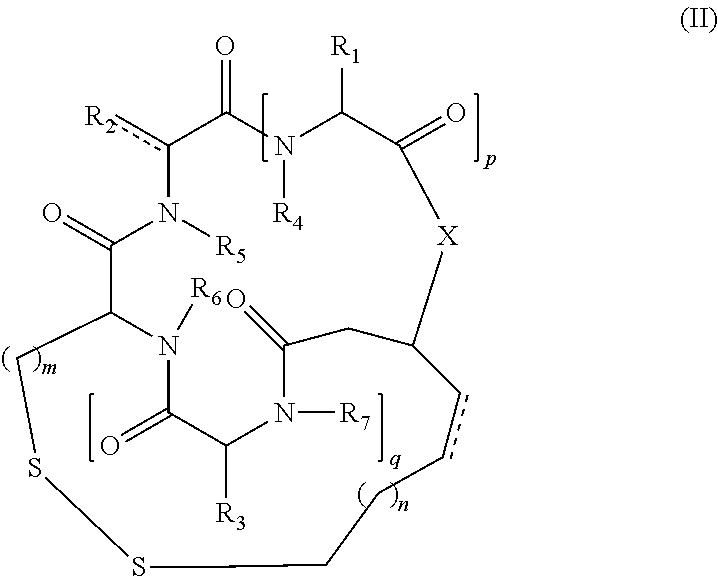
[R2]c1C(=O)N([R4])C([R1])C(=O)[X]C2CC(=O)N([R7])C([R3])C(=O)N([R6])C(C(=O)N1[R5])CSSCCCcc2
